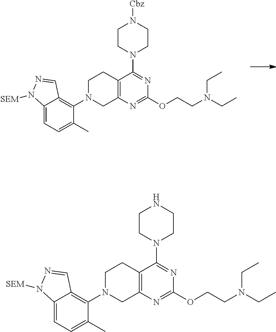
C12=C(N=C(OCCN(CC)CC)N=C1N1CCN([Cbz])CC1)CN(C1=C3C(=CC=C1C)N([SEM])N=C3)CC2.C12=C(N=C(OCCN(CC)CC)N=C1N1CCNCC1)CN(C1=C3C(=CC=C1C)N([SEM])N=C3)CC2
